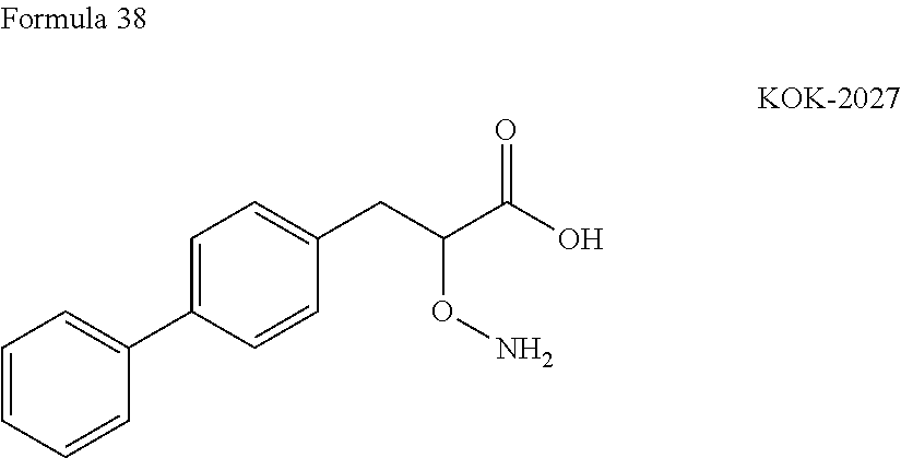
C1=CC=CC(C2=CC=C(CC(C(O)=O)ON)C=C2)=C1
